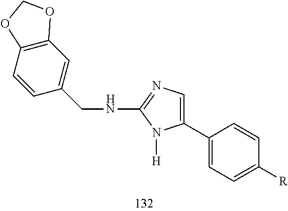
C1(C2=CN=C(NCC3=CC4=C(C=C3)OCO4)N2[H])=CC=C([R])C=C1
